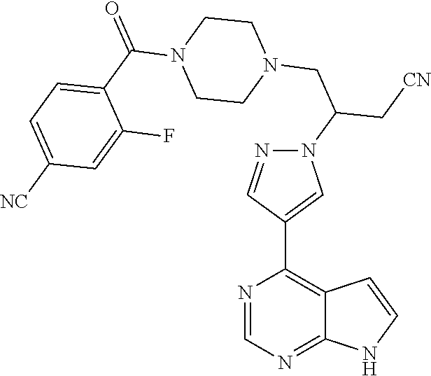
N1=CN=C2C(=C1C1=CN(C(CN3CCN(C(C4=CC=C([NC])C=C4F)=O)CC3)C[CN])N=C1)C=CN2
